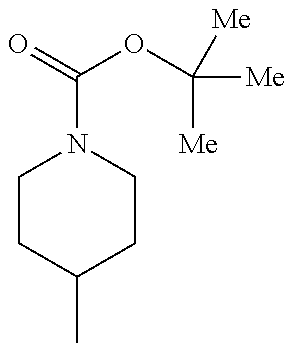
C1CC(C)CCN1C(=O)OC([Me])([Me])[Me]
